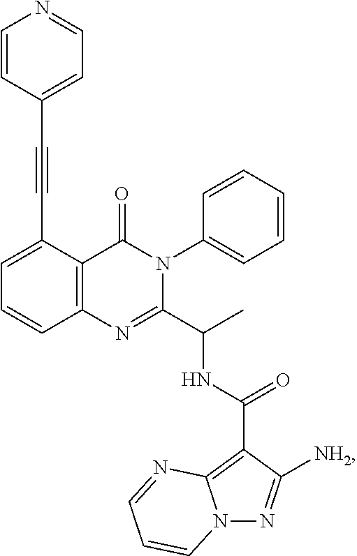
C12=C(C(C#CC3=CC=NC=C3)=CC=C1)C(=O)N(C1=CC=CC=C1)C(C(C)NC(C1=C3N(N=C1[NH2])C=CC=N3)=O)=N2
